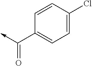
C<-C(C1=CC=C(Cl)C=C1)=O
